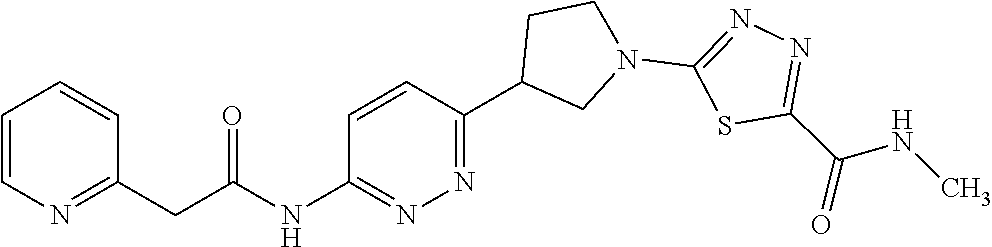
C1=CN=C(CC(NC2=NN=C(C3CN(C4=NN=C(C(NC)=O)S4)CC3)C=C2)=O)C=C1
